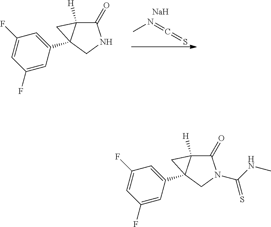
C1=C(C23C([H])(C(=O)NC2)C3)C=C(F)C=C1F.N(C)=C=S.[Na].C1=C(C23C([H])(C(=O)N(C(NC)=S)C2)C3)C=C(F)C=C1F
